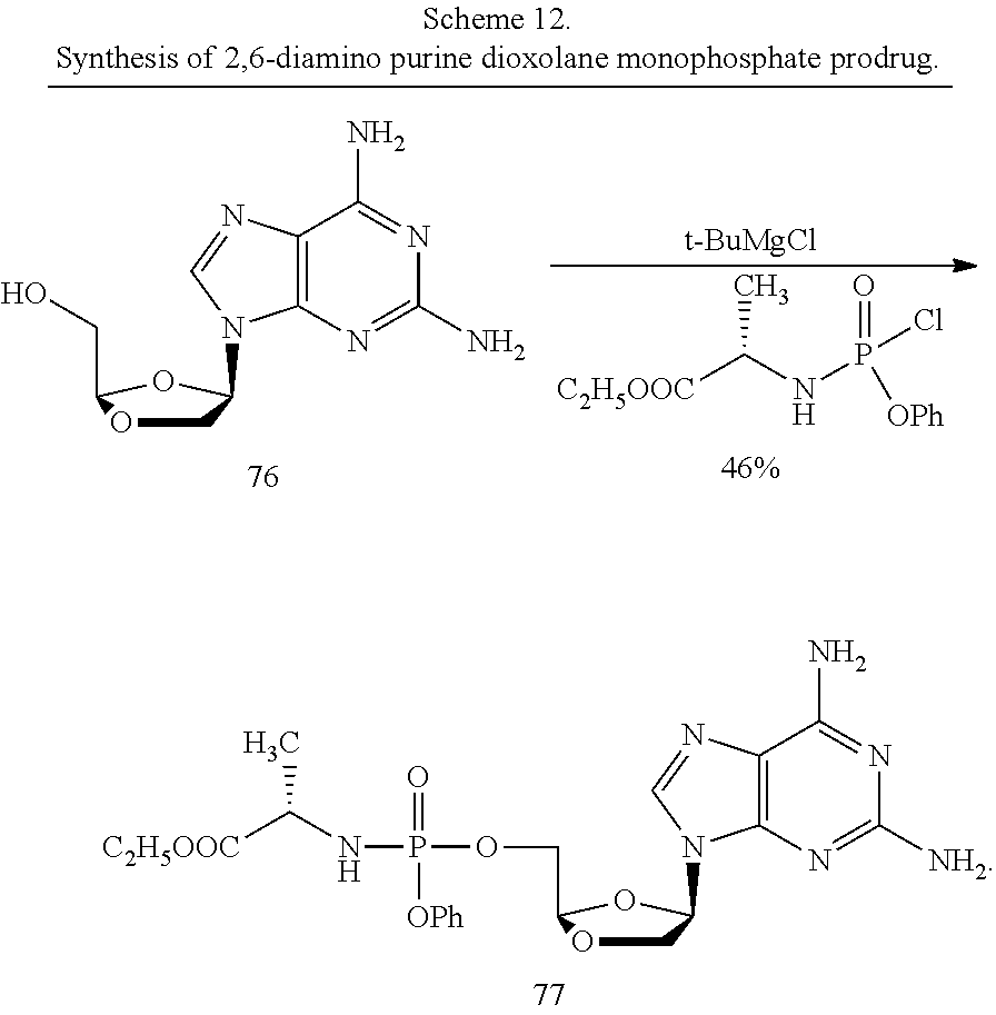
O=P([OPh])(NC([C2H5OOC])C)OCC1OCC(N2C3=C(N=C2)C(N)=NC([NH2])=N3)O1.N(C([C2H5OOC])C)P(Cl)(=O)[OPh].[t-BuMgCl].C(C1OCC(N2C3=C(N=C2)C(N)=NC(N)=N3)O1)O
